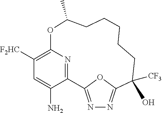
C1([F2HC])=C2N=C(C(N)=C1)C1=NN=C(O1)C(O)([CF3])CCCCCC(C)O2
